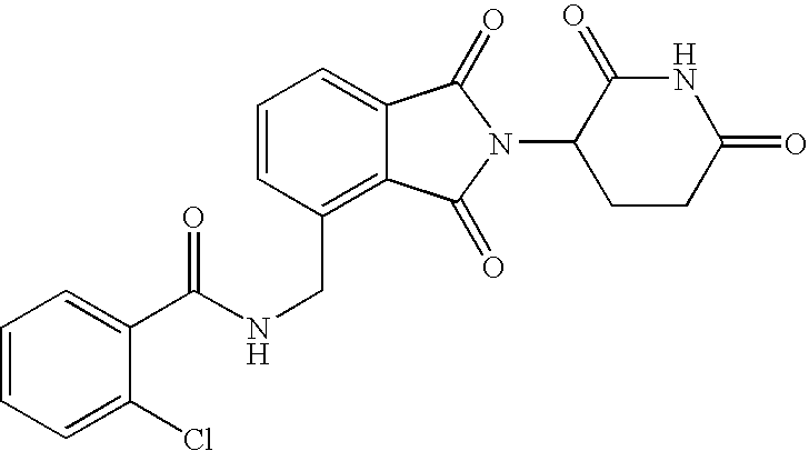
N(CC1=C2C(=CC=C1)C(=O)N(C1CCC(=O)NC1=O)C2=O)C(=O)C1=CC=CC=C1Cl
